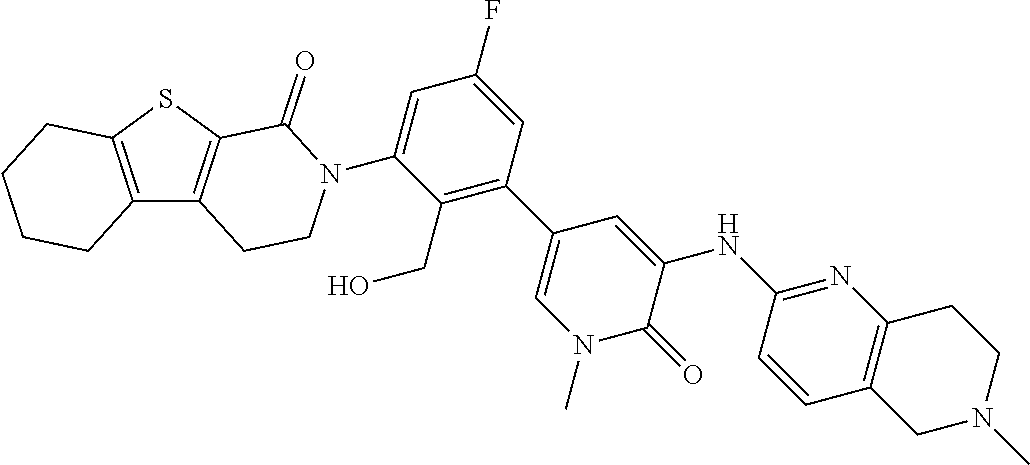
C12=C(C3=C(S1)C(=O)N(C1=CC(F)=CC(C4=CN(C)C(=O)C(NC5=NC6=C(C=C5)CN(C)CC6)=C4)=C1CO)CC3)CCCC2
